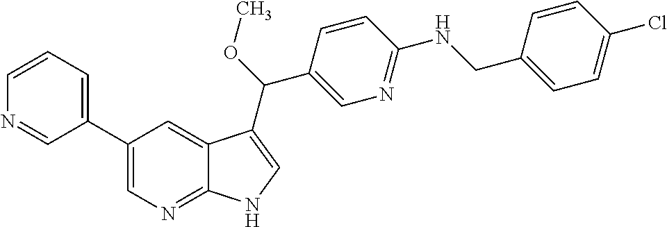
C12=NC=C(C3=CC=CN=C3)C=C1C(C(OC)C1=CN=C(NCC3=CC=C(Cl)C=C3)C=C1)=CN2
